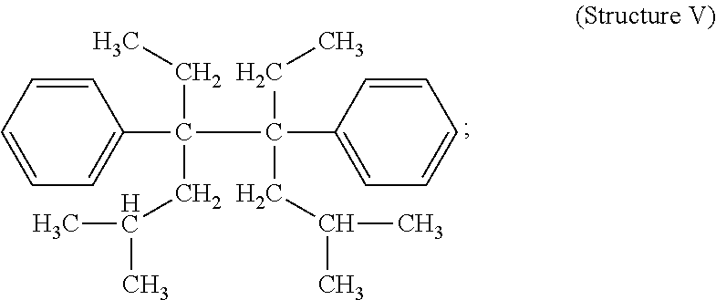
C1=CC=CC=C1C(CC)(CC(C)C)C(CC)(CC(C)C)C1=CC=CC=C1
